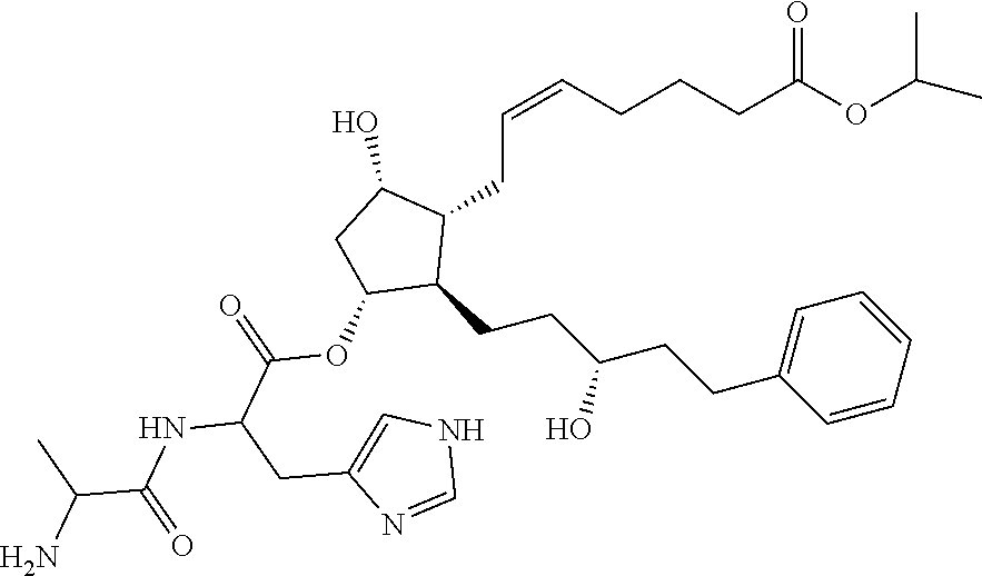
C(=CCCCC(OC(C)C)=O)CC1C(O)CC(OC(C(NC(C(N)C)=O)CC2=CNC=N2)=O)C1CCC(CCC1=CC=CC=C1)O
